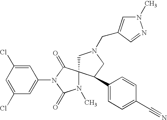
C1=C(Cl)C=C(N2C(=O)C3(N(C)C2=O)CN(CC2=CN(C)N=C2)CC3C2=CC=C(C#N)C=C2)C=C1Cl
